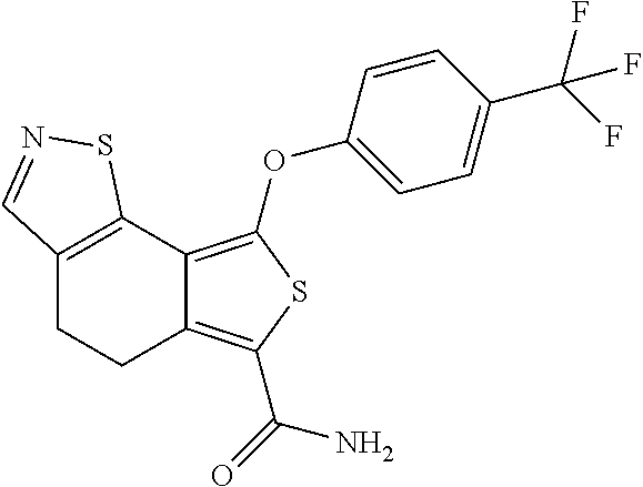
C12=C(C3=C(OC4=CC=C(C(F)(F)F)C=C4)SC(C(=O)N)=C3CC1)SN=C2
